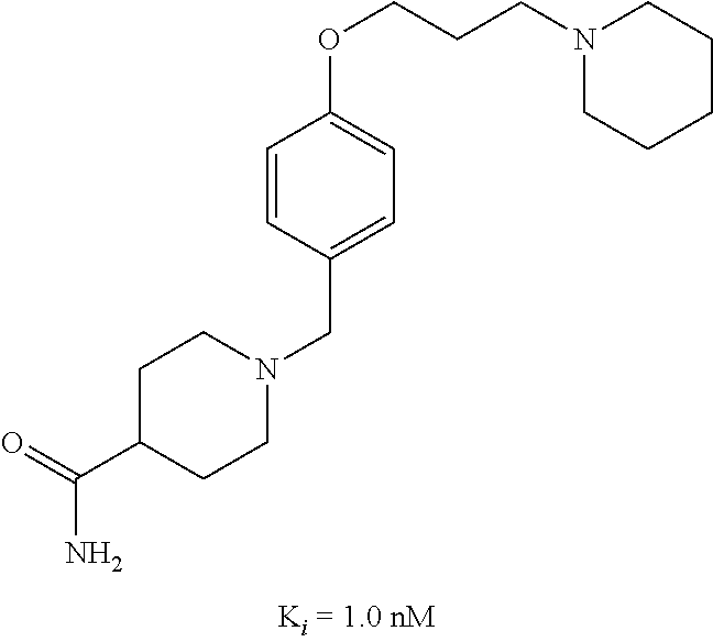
N1(CC2=CC=C(OCCCN3CCCCC3)C=C2)CCC(C(=O)N)CC1
